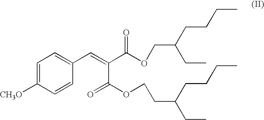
C1=C([CH3O])C=CC(C=C(C(OCC(CCCC)CC)=O)C(OCCC(CC)CCCC)=O)=C1
